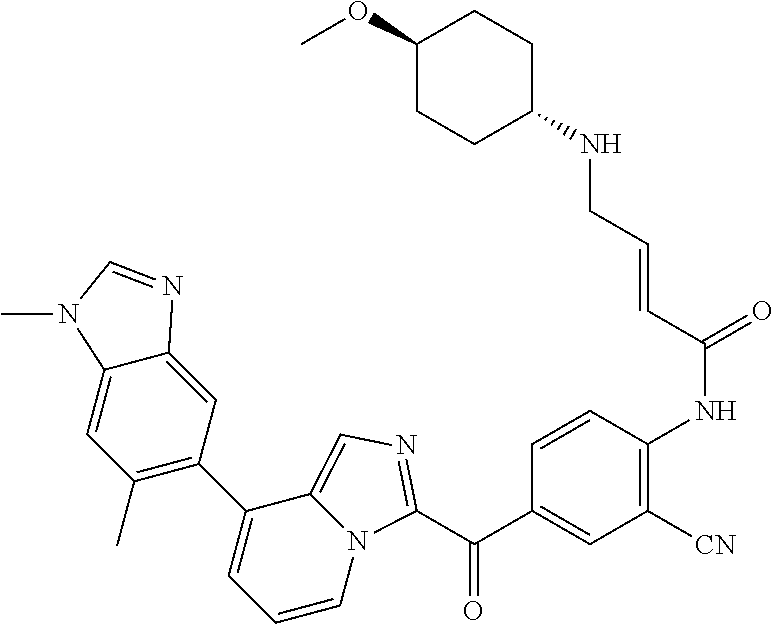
C(C1=CC([CN])=C(NC(=O)C=CCNC2CCC(OC)CC2)C=C1)(=O)C1=NC=C2N1C=CC=C2C1=C(C)C=C2C(=C1)N=CN2C
